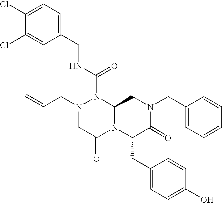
N1(CC=C)CC(=O)N2C(N1C(NCC1=CC=C(Cl)C(Cl)=C1)=O)CN(CC1=CC=CC=C1)C(=O)C2CC1=CC=C(O)C=C1
